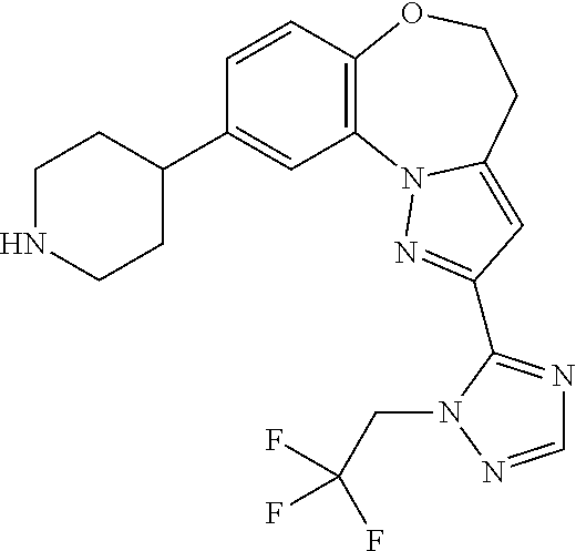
C1=CC2=C(C=C1C1CCNCC1)N1C(=CC(C3=NC=NN3CC(F)(F)F)=N1)CCO2
